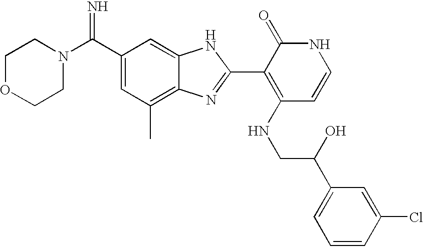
C1OCCN(C(C2=CC(C)=C3C(=C2)NC(C2=C(NCC(O)C4=CC=CC(Cl)=C4)C=CNC2=O)=N3)=N)C1
